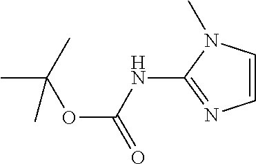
C1=CN(C)C(NC(=O)OC(C)(C)C)=N1
